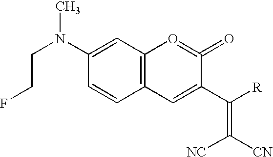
C1(N(CCF)C)=CC2=C(C=C1)C=C(C([R])=C([CN])[NC])C(=O)=O2
